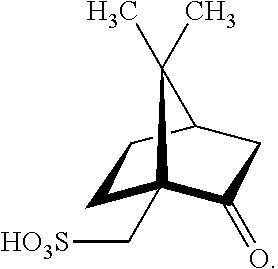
C(C12CCC(CC1=O)C2(C)C)[HO3S]
